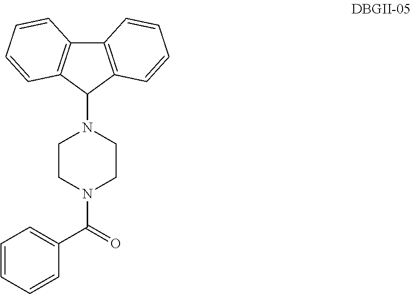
C12=C(C(N3CCN(C(C4=CC=CC=C4)=O)CC3)C3=C1C=CC=C3)C=CC=C2
